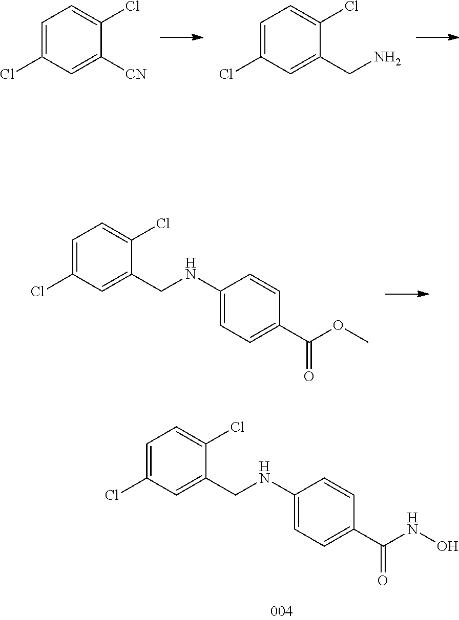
C1=C(Cl)C=C([CN])C(Cl)=C1.C1=C(Cl)C=C(CN)C(Cl)=C1.C1=C(Cl)C=C(CNC2=CC=C(C(OC)=O)C=C2)C(Cl)=C1.C1=C(Cl)C=C(CNC2=CC=C(C(NO)=O)C=C2)C(Cl)=C1
